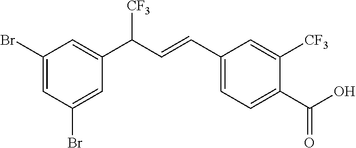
C1(Br)=CC(Br)=CC(C(C=CC2=CC=C(C(O)=O)C([CF3])=C2)[CF3])=C1
